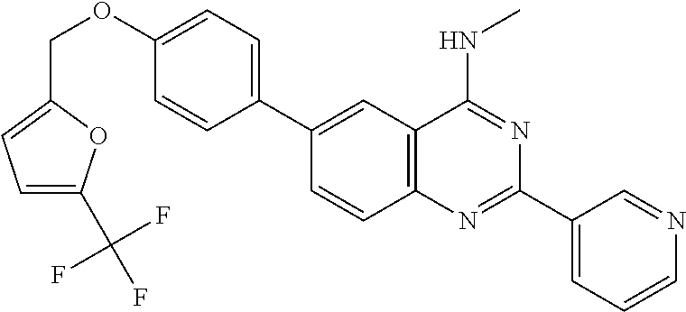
C1(C2=CC3=C(C=C2)N=C(C2=CC=CN=C2)N=C3NC)=CC=C(OCC2=CC=C(C(F)(F)F)O2)C=C1
